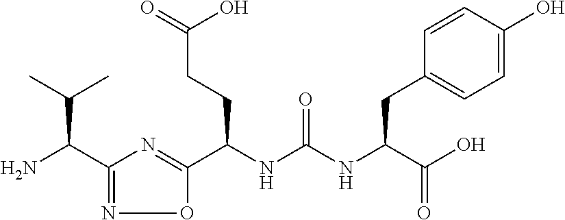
C(NC(NC(C(O)=O)CC1=CC=C(O)C=C1)=O)(C1=NC(C(N)C(C)C)=NO1)CCC(=O)O
